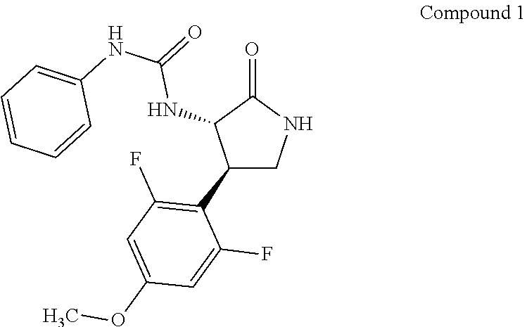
C1(C2=C(F)C=C(OC)C=C2F)CNC(=O)C1NC(=O)NC1=CC=CC=C1
